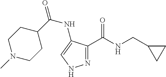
N1=C(C(NCC2CC2)=O)C(NC(C2CCN(C)CC2)=O)=CN1
